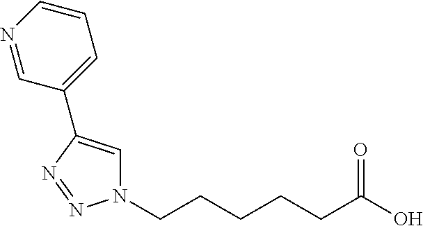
C(CCCCC(O)=O)N1C=C(C2=CC=CN=C2)N=N1
